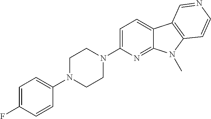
C1N(C2=CC=C3C(=N2)N(C)C2=C3C=NC=C2)CCN(C2=CC=C(F)C=C2)C1
